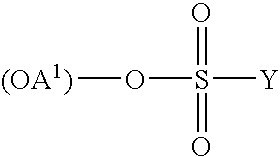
[(OA1)]OS([Y])(=O)=O
